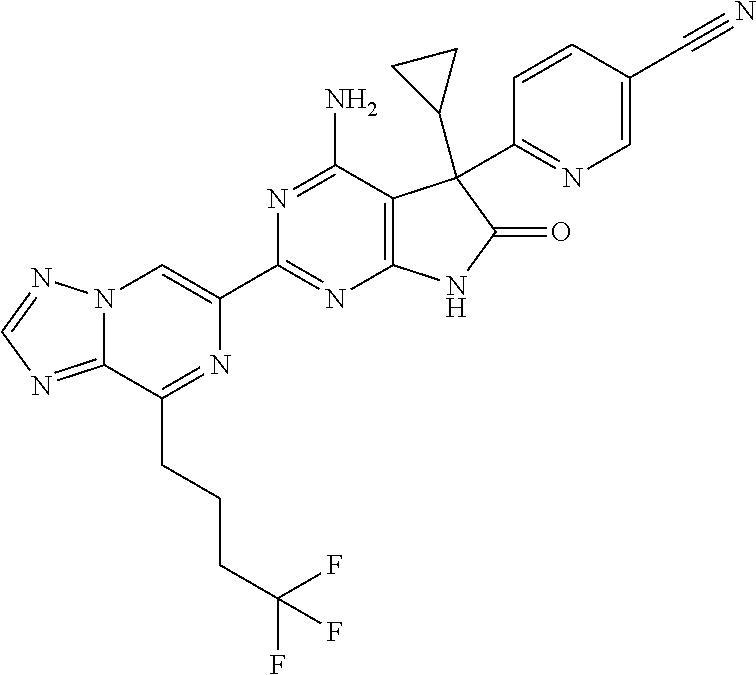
C12=NC=NN1C=C(C1=NC3=C(C(N)=N1)C(C1CC1)(C1=NC=C(C#N)C=C1)C(=O)N3)N=C2CCCC(F)(F)F
